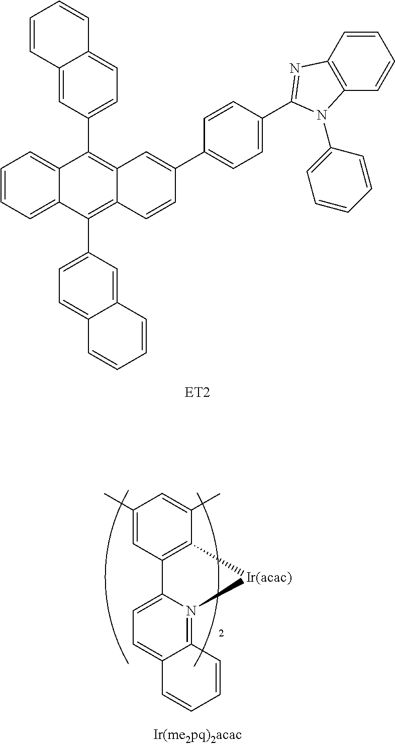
C1=C(C)C=C(C)C2=C1C1=CC=C3C(=N1[Ir(acac)]2)C=CC=C3.C1=CC=C2C(=C1)C(C1=CC=C3C(=C1)C=CC=C3)=C1C(=C2C2=CC=C3C(=C2)C=CC=C3)C=CC(C2=CC=C(C3=NC4=C(C=CC=C4)N3C3=CC=CC=C3)C=C2)=C1
